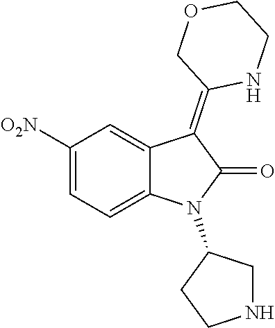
C1([O2N])=CC=C2C(=C1)C(=C1NCCOC1)C(=O)N2C1CCNC1
